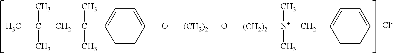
CC(C)(C)CC(C)(C)C1=CC=C(O[(CH2)2]O[(CH2)2][N+](C)(C)CC2=CC=CC=C2)C=C1.[Cl-]
